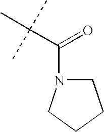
C(C(C)(C)C)(=O)N1CCCC1
